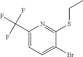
C1(C(F)(F)F)=CC=C(Br)C(SCC)=N1
